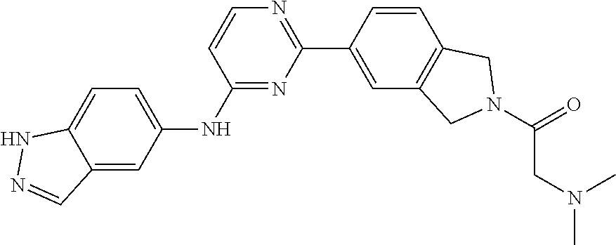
C12=CC=C(NC3=NC(C4=CC5=C(C=C4)CN(C(=O)CN(C)C)C5)=NC=C3)C=C1C=NN2
